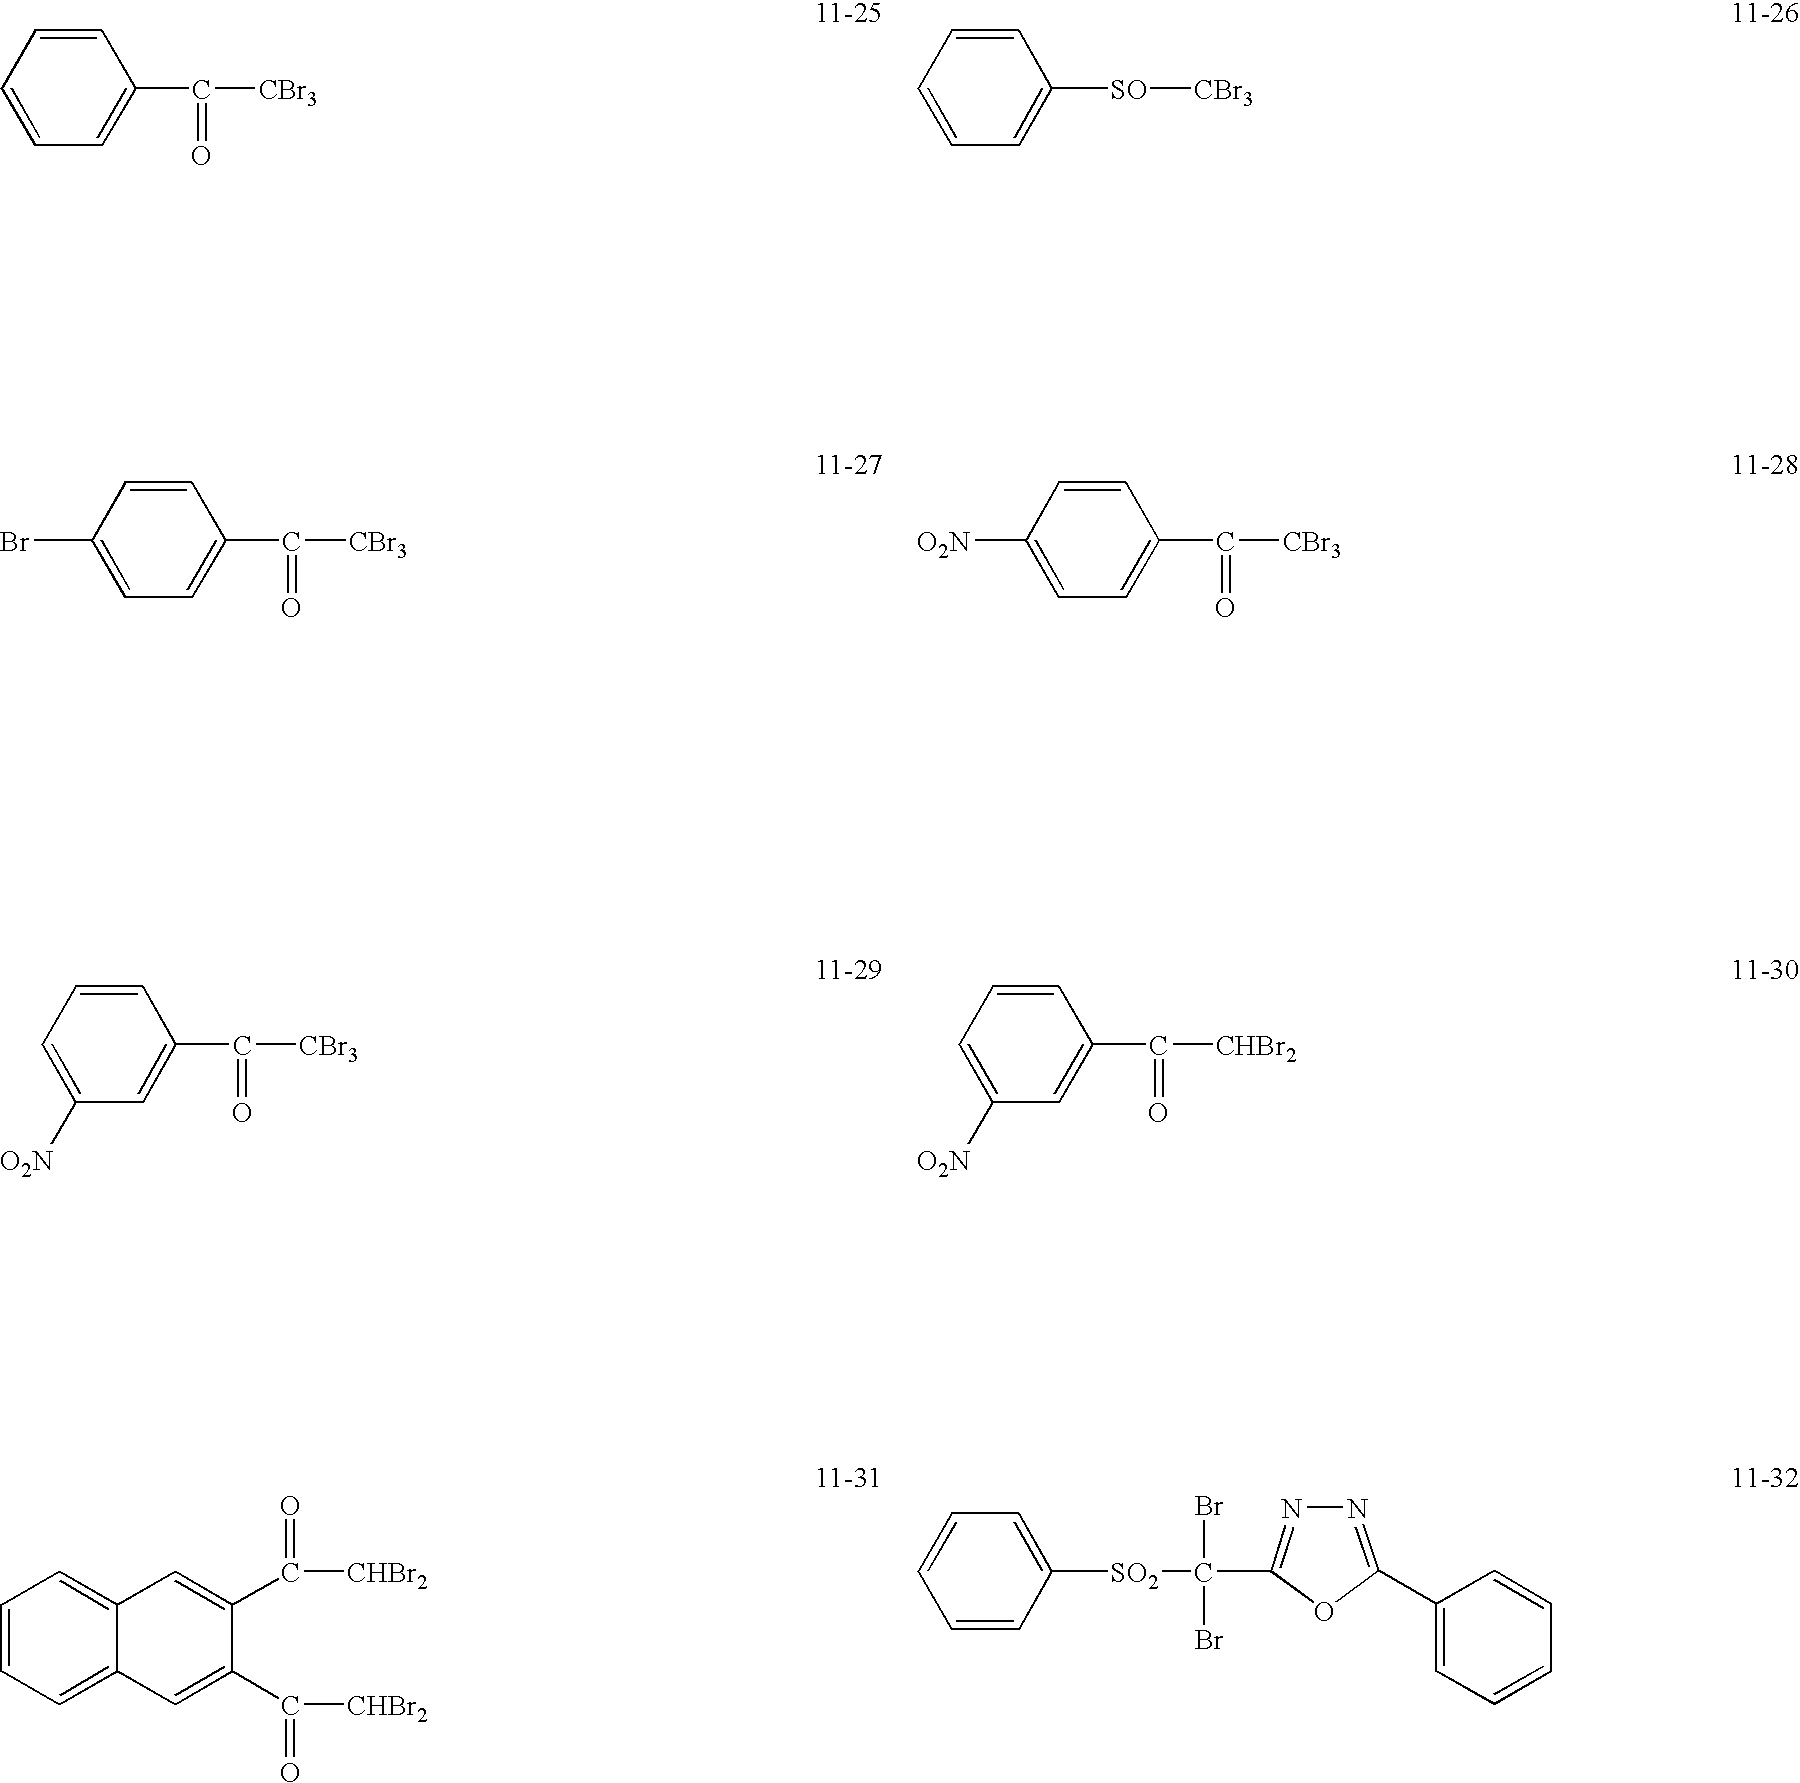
C1=CC=CC=C1C(=O)[CBr3].C1=CC=CC=C1[SO][CBr3].C1=CC(Br)=CC=C1C(=O)[CBr3].C1=C([SO2]C(Br)(Br)C2=NN=C(C3=CC=CC=C3)O2)C=CC=C1.C1=CC([O2N])=CC=C1C(=O)[CBr3].C1=CC=C([O2N])C=C1C(=O)[CBr3].C1=CC=C([O2N])C=C1C(=O)[CHBr2].C1=CC=C2C(=C1)C=C(C(=O)[CHBr2])C(C(=O)[CHBr2])=C2
